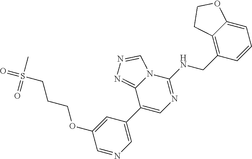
C1=NC=C(C2=CN=C(NCC3=C4C(=CC=C3)OCC4)N3C2=NN=C3)C=C1OCCCS(=O)(C)=O
